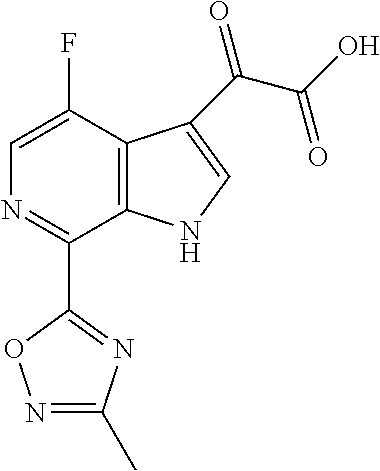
N1=C(C2=NC(C)=NO2)C2=C(C(F)=C1)C(C(C(O)=O)=O)=CN2
